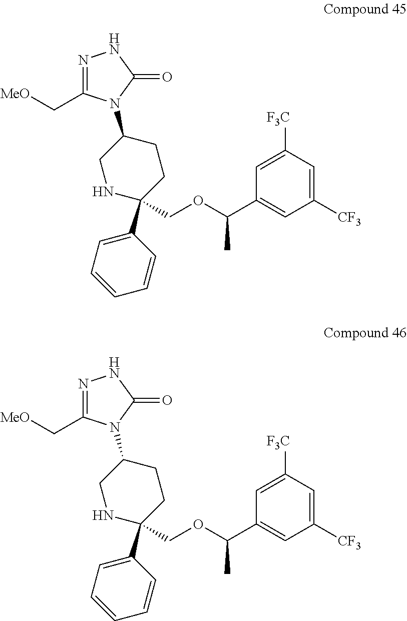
C1([CF3])=CC([F3C])=CC(C(OCC2(C3=CC=CC=C3)CCC(N3C(C[MeO])=NNC3=O)CN2)C)=C1.C1([CF3])=CC([F3C])=CC(C(OCC2(C3=CC=CC=C3)CCC(N3C(C[MeO])=NNC3=O)CN2)C)=C1
